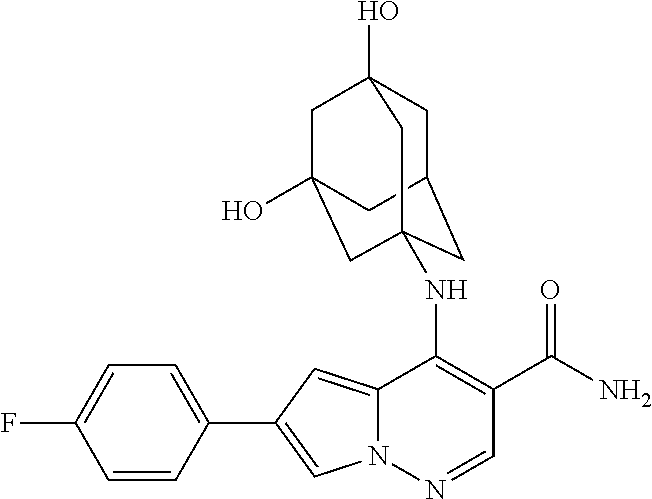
C1=CC(C2=CN3C(=C2)C(NC24CC5CC(O)(CC(O)(C2)C5)C4)=C(C(N)=O)C=N3)=CC=C1F
